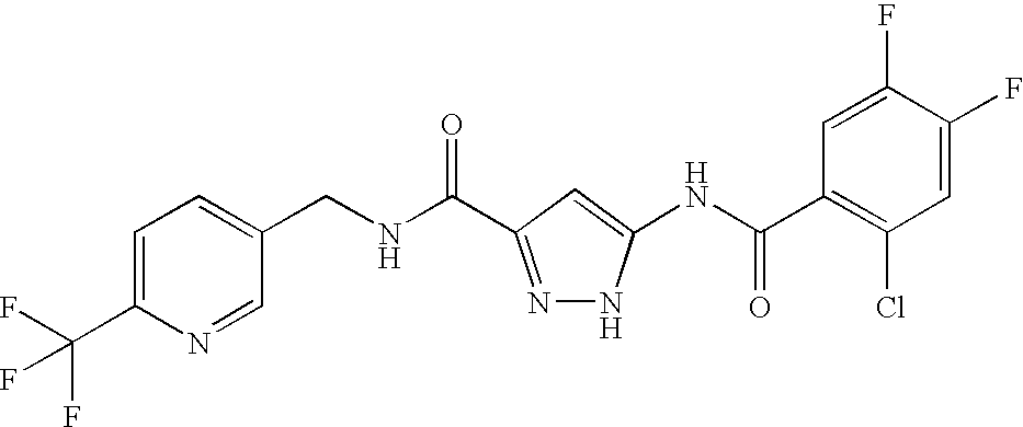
N(C(=O)C1=NNC(NC(C2=C(Cl)C=C(F)C(F)=C2)=O)=C1)CC1=CC=C(C(F)(F)F)N=C1
